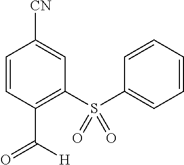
C1=CC(C(=O)[H])=C(S(C2=CC=CC=C2)(=O)=O)C=C1[CN]
